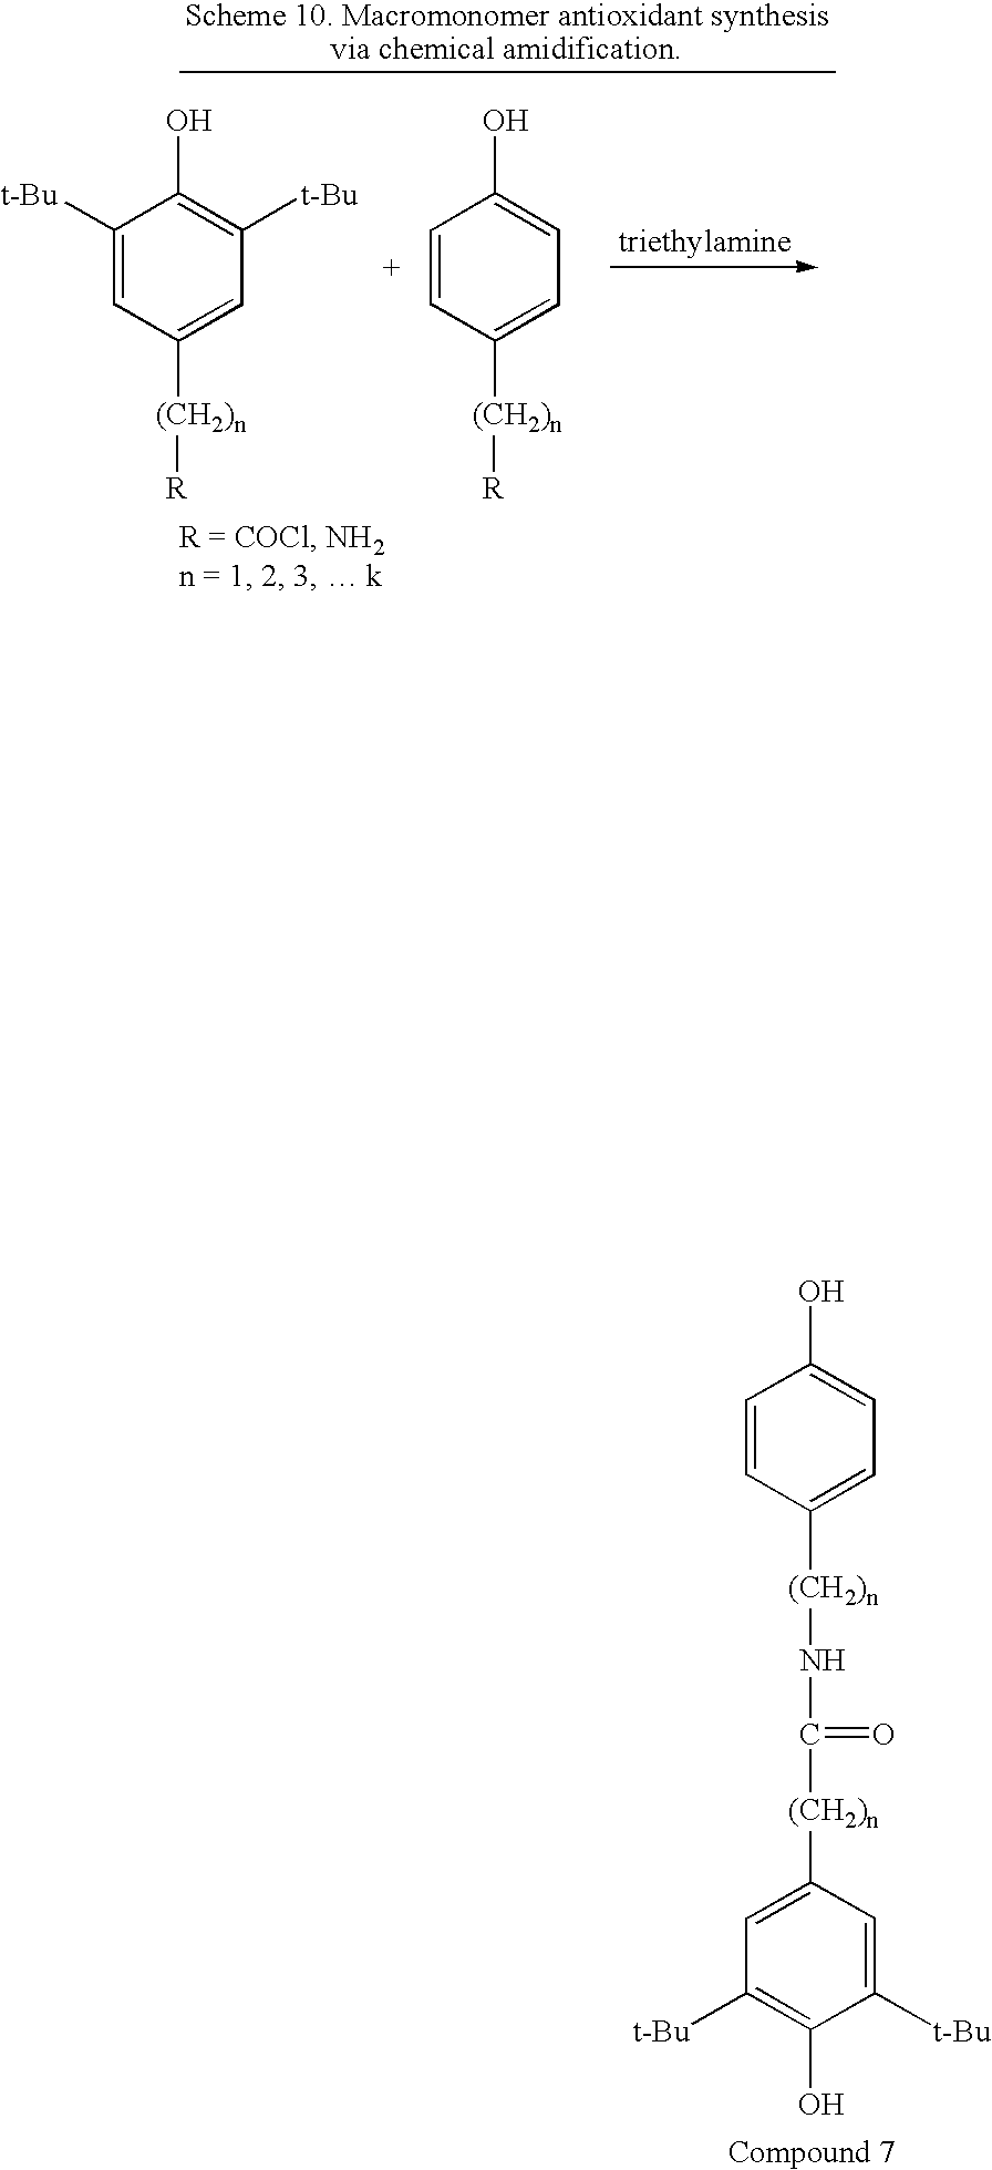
C1(O)=CC=C([(CH2)n]NC(=O)[(CH2)n]C2=CC([t-Bu])=C(O)C([t-Bu])=C2)C=C1.C1([t-Bu])=CC([(CH2)n][R])=CC([t-Bu])=C1O.C1=CC([(CH2)n][R])=CC=C1O
